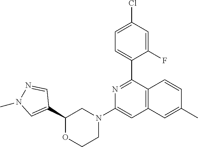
C1(C2=CN(C)N=C2)OCCN(C2=CC3=C(C(C4=CC=C(Cl)C=C4F)=N2)C=CC(C)=C3)C1
